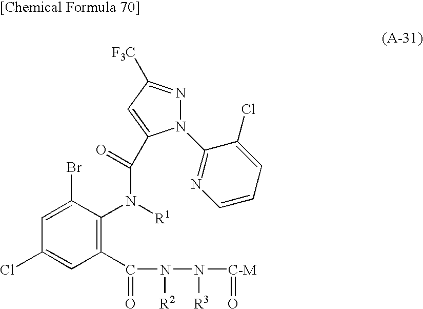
C1=C(Br)C(N([R1])C(=O)C2=CC([F3C])=NN2C2=NC=CC=C2Cl)=C(C(N(N([C-M]=O)[R3])[R2])=O)C=C1Cl
